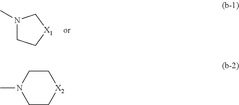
N1(C)CC[X1]C1.N1(C)CC[X2]CC1
